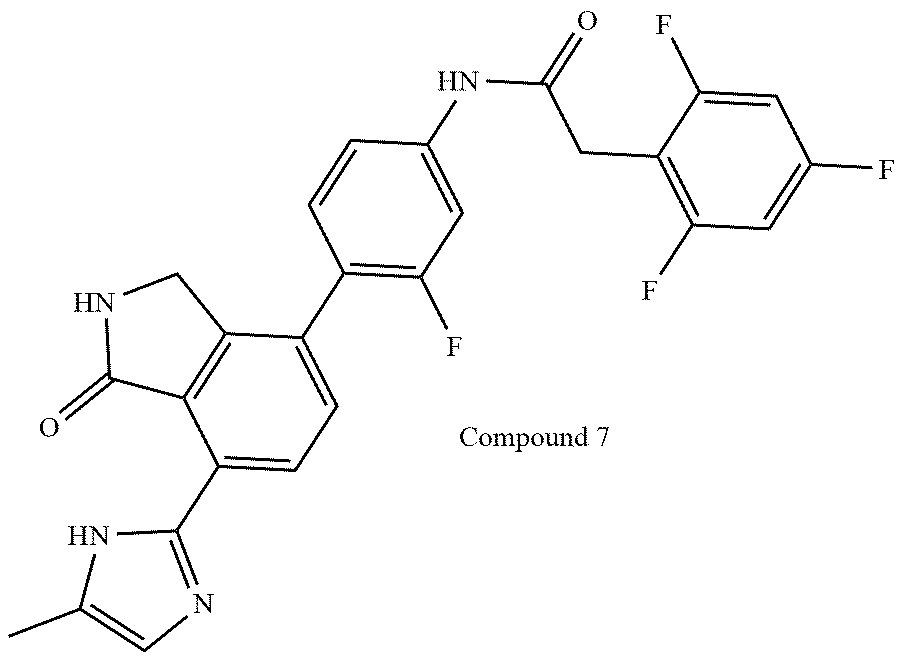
C1(=O)C2=C(CN1)C(C1=C(F)C=C(NC(=O)CC3=C(F)C=C(F)C=C3F)C=C1)=CC=C2C1=NC=C(C)N1
